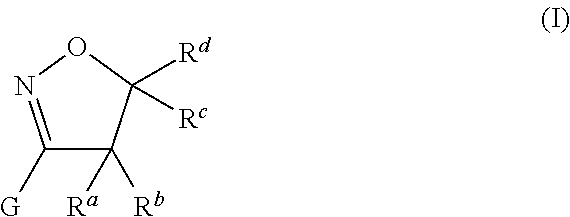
C1([G])=NOC([Rc])([Rd])C1([Rb])[Ra]
